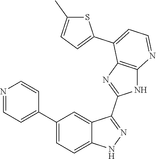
C1(C2=CC=C3C(=C2)C(C2=NC4=C(N2)N=CC=C4C2=CC=C(C)S2)=NN3)=CC=NC=C1
